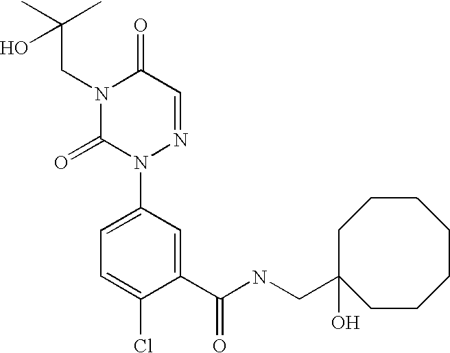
C(N1C(=O)N(C2=CC=C(Cl)C(C(NCC3(O)CCCCCCC3)=O)=C2)N=CC1=O)C(C)(C)O
